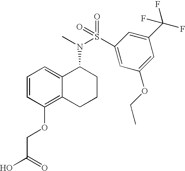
C1=CC(OCC(O)=O)=C2C(=C1)C(N(C)S(C1=CC(OCC)=CC(C(F)(F)F)=C1)(=O)=O)CCC2
